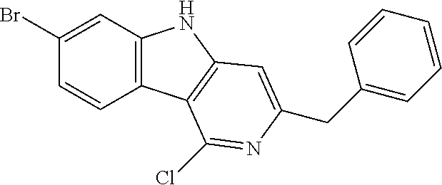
C1(Br)=CC2=C(C=C1)C1=C(N2)C=C(CC2=CC=CC=C2)N=C1Cl
